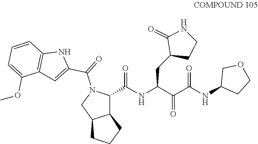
C1(C(NC(C(C(NC2CCOC2)=O)=O)CC2CCNC2=O)=O)N(C(C2=CC3=C(N2)C=CC=C3OC)=O)CC2C1CCC2
